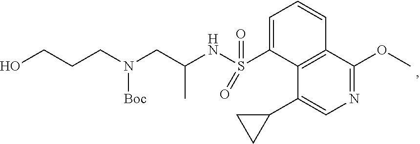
C1=C(S(NC(CN(CCCO)[Boc])C)(=O)=O)C2=C(C=C1)C(OC)=NC=C2C1CC1
